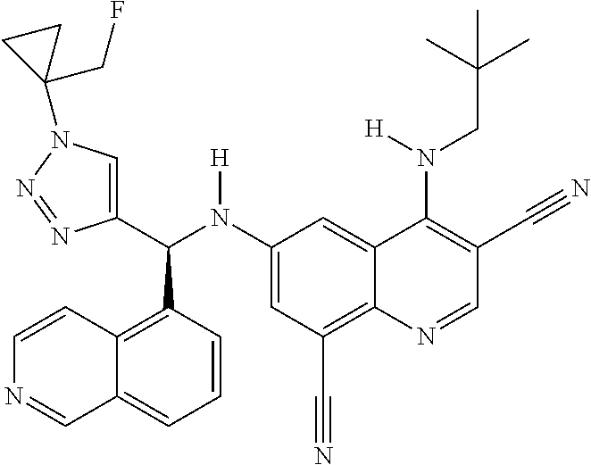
C1(N(C(C2=CN(C3(CF)CC3)N=N2)C2=C3C(=CC=C2)C=NC=C3)[H])=CC(C#N)=C2C(=C1)C(N(CC(C)(C)C)[H])=C(C#N)C=N2
